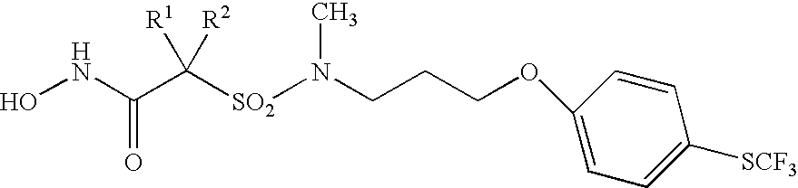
N(CCCOC1=CC=C([SCF3])C=C1)([SO2]C(C(NO)=O)([R1])[R2])C
